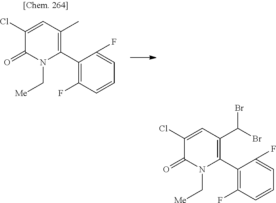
C1(Cl)=CC(C)=C(C2=C(F)C=CC=C2F)N(C[Me])C1=O.C1(Cl)=CC(C(Br)Br)=C(C2=C(F)C=CC=C2F)N(C[Me])C1=O
